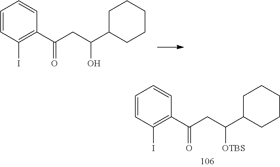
C1=CC=CC(I)=C1C(CC(C1CCCCC1)O)=O.C1=CC=CC(I)=C1C(CC(C1CCCCC1)[OTBS])=O
